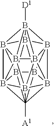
B1234B567([D1])B89%10B15%11B215C2%12%13([A1])B31%14B213B%128(B961B47%143)B%13%10%115
